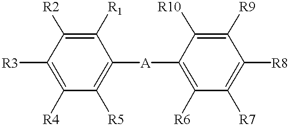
C1([R3])=C([R4])C([R5])=C([A]C2=C([R6])C([R7])=C([R8])C([R9])=C2[R10])C([R1])=C1[R2]
